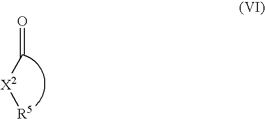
C([X2][R5])=O
